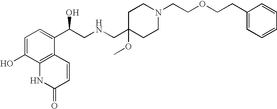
C1=C(O)C2=C(C(C(CNCC3(OC)CCN(CCOCCC4=CC=CC=C4)CC3)O)=C1)C=CC(=O)N2
